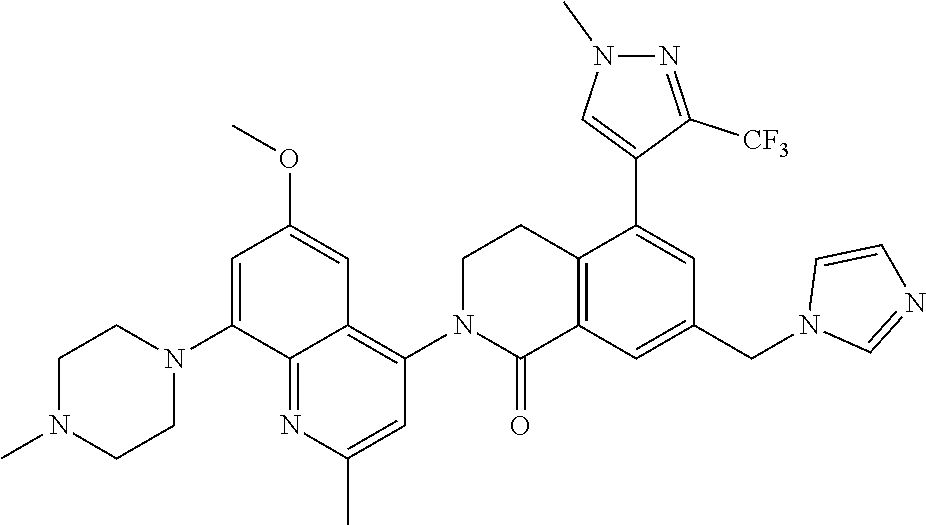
C12=C(C=C(CN3C=NC=C3)C=C1C1=CN(C)N=C1[CF3])C(=O)N(C1=C3C(=NC(C)=C1)C(N1CCN(C)CC1)=CC(OC)=C3)CC2
